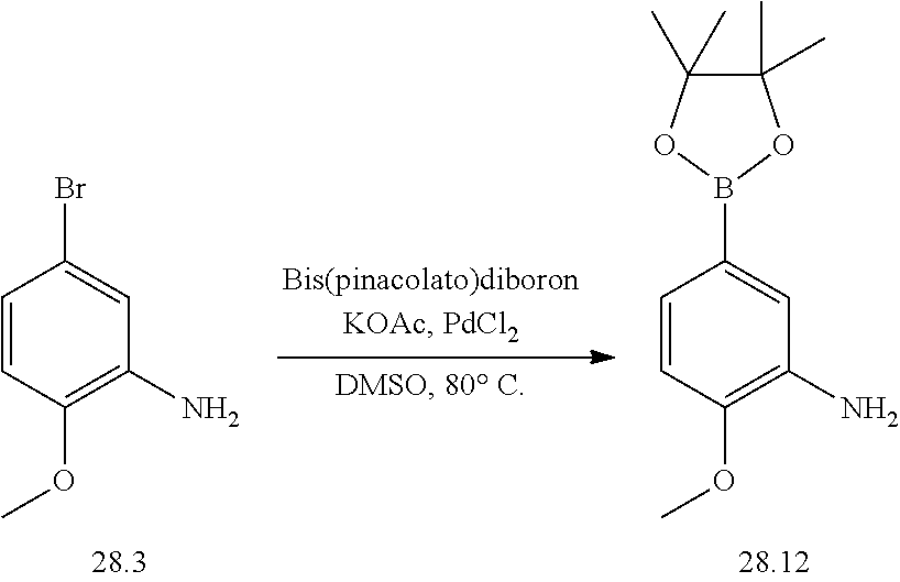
C1=CC(OC)=C(N)C=C1B1OC(C)(C)C(C)(C)O1.C1=CC(OC)=C(N)C=C1Br
